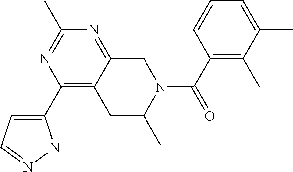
C1(C2=CC=NN2)=C2C(=NC(C)=N1)CN(C(C1=C(C)C(C)=CC=C1)=O)C(C)C2
